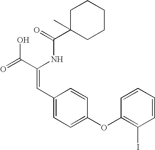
C(=O)(NC(C(=O)O)=CC1=CC=C(OC2=C(I)C=CC=C2)C=C1)C1(C)CCCCC1
